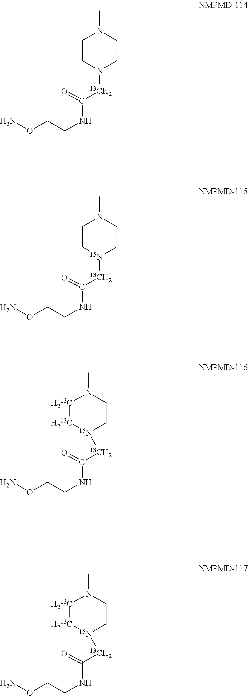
C1CN([13CH2]C(NCCON)=O)CCN1C.C1C[15N]([13CH2]C(NCCON)=O)CCN1C.[H213C]1[H213C][15N]([13CH2]C(NCCON)=O)CCN1C.[H213C]1[H213C][15N]([13CH2]C(NCCON)=O)CCN1C
